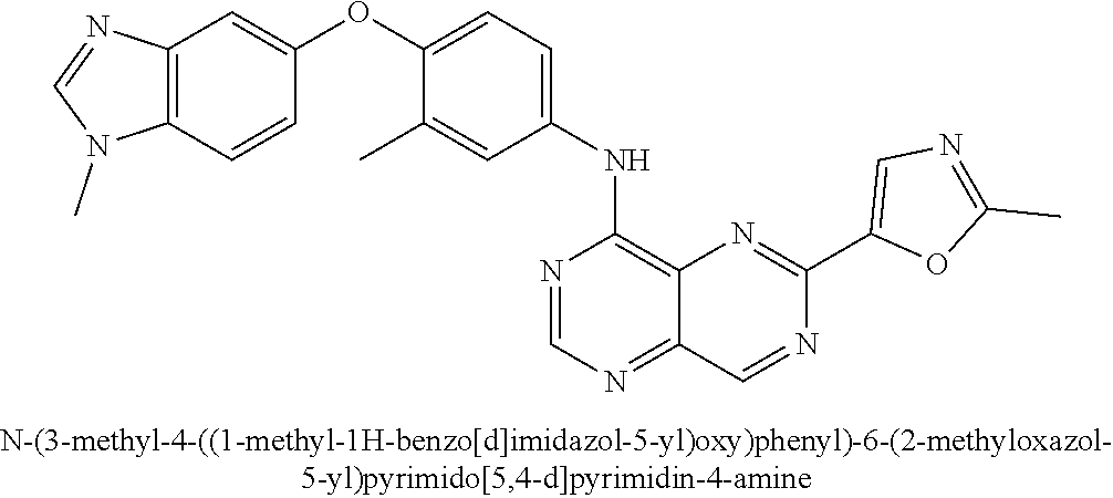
C12=C(C=CC(OC3=CC=C(NC4=C5C(=NC=N4)C=NC(C4=CN=C(C)O4)=N5)C=C3C)=C1)N(C)C=N2
